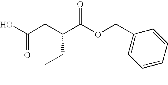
O(C(C(CC(O)=O)CCC)=O)CC1=CC=CC=C1
